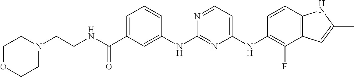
C(C1=CC=CC(NC2=NC(NC3=C(F)C4=C(C=C3)NC(C)=C4)=CC=N2)=C1)(NCCN1CCOCC1)=O
